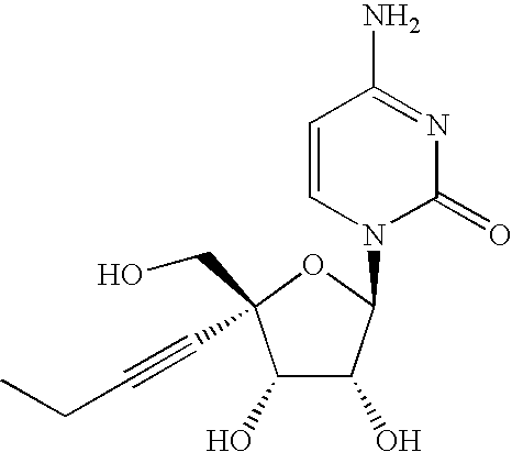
C1(O)C(O)C(N2C(=O)N=C(N)C=C2)OC1(C#CCC)CO
